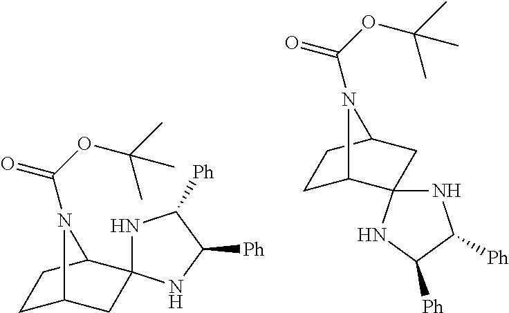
C1C2CC3(C(C1)N2C(OC(C)(C)C)=O)NC([Ph])C([Ph])N3.C1C2N(C(OC(C)(C)C)=O)C(CC23NC([Ph])C([Ph])N3)C1
